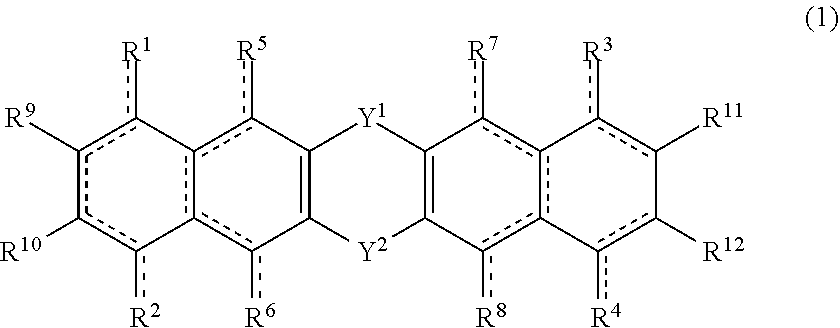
c1([R9])c([R10])c([R2])-c2c(c([R5])C3=C([Y2]C4=C([Y1]3)c([R7])c3c(c4[R8])-c([R4])c([R12])-c([R11])c-3[R3])c2[R6])-c1[R1]
